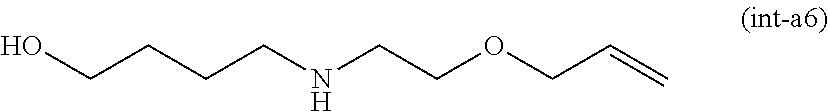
OCCCCNCCOCC=C
